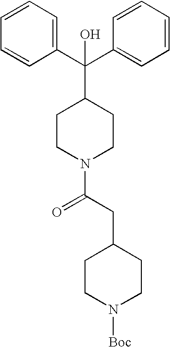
C1(C(C2=CC=CC=C2)(C2CCN(C(CC3CCN([Boc])CC3)=O)CC2)O)=CC=CC=C1
